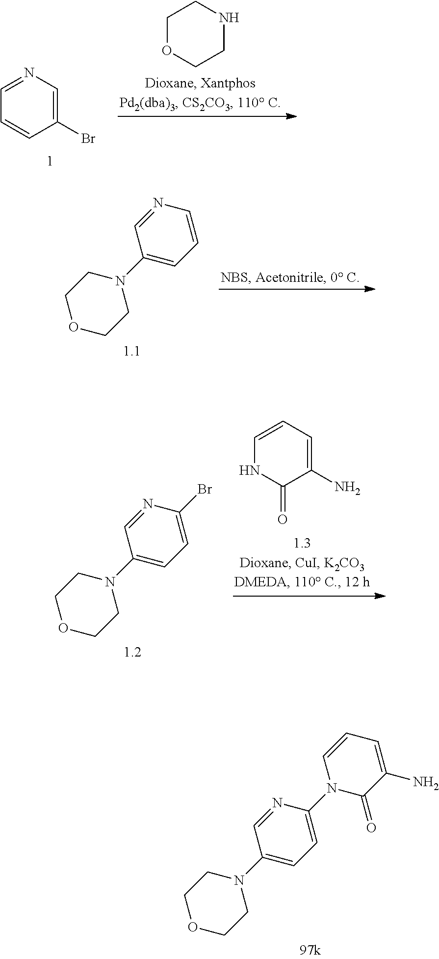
C1OCCNC1.N1=CC=CC(Br)=C1.C1COCCN1C1=CC=CN=C1.C1=CNC(=O)C(N)=C1.C1COCCN1C1=CC=C(Br)N=C1.C1COCCN1C1=CC=C(N2C(=O)C(N)=CC=C2)N=C1
